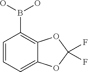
C1=CC=C2C(=C1B(O)O)OC(F)(F)O2
